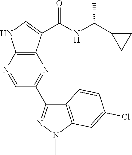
C12=C(N=CC(C3=NN(C)C4=C3C=CC(Cl)=C4)=N1)NC=C2C(NC(C1CC1)C)=O
